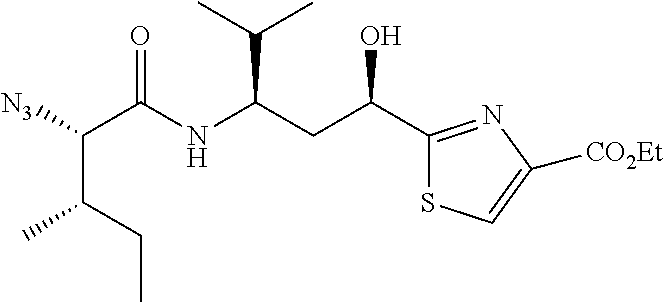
C1(C(CC(NC(C([N3])C(CC)C)=O)C(C)C)O)=NC([CO2Et])=CS1
